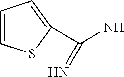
C1=CSC(C(=N)N)=C1
